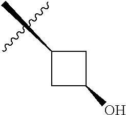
C1(C)CC(O)C1
